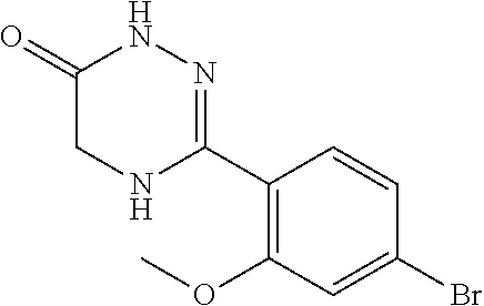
C1(OC)=C(C2=NNC(=O)CN2)C=CC(Br)=C1
